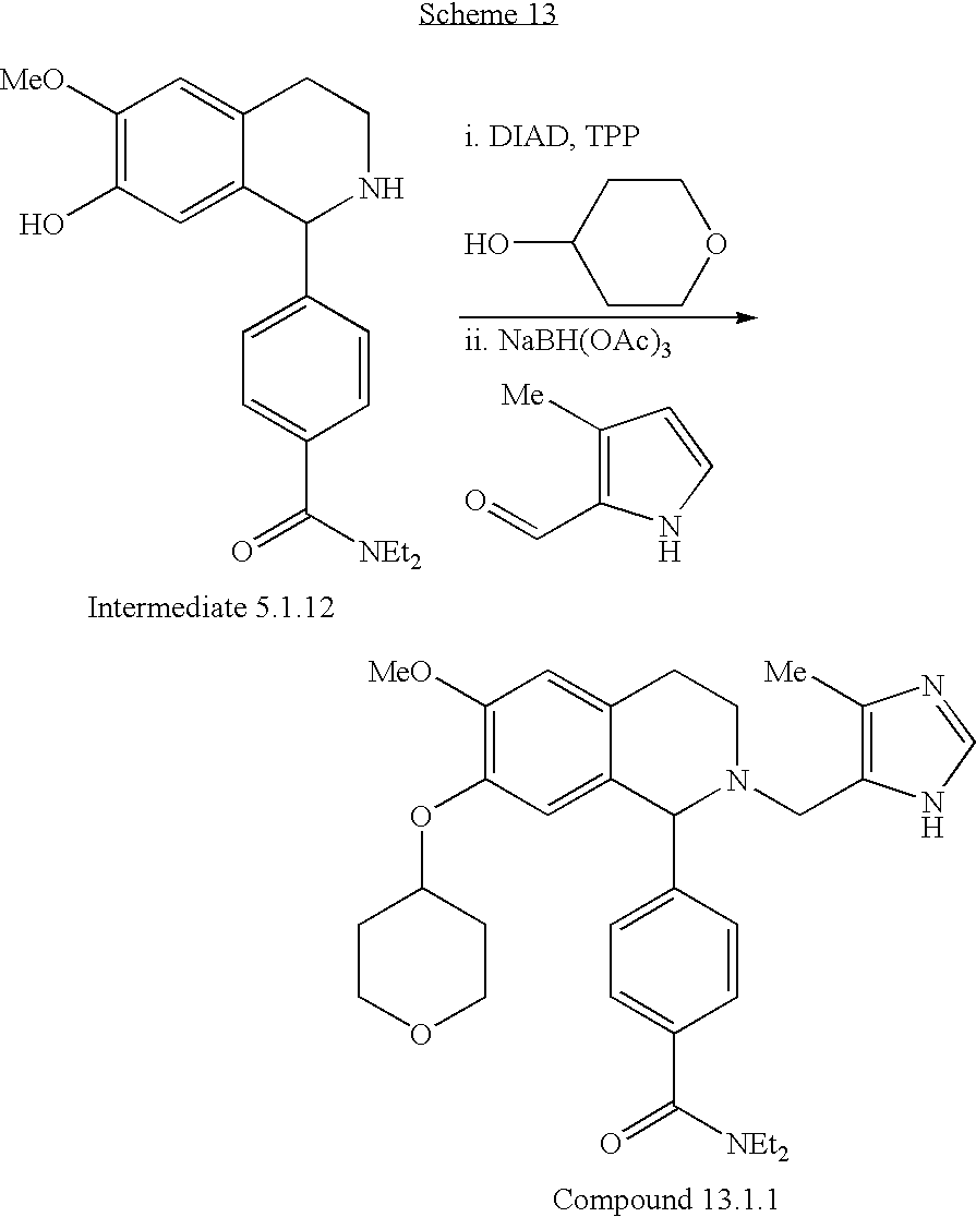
C1([MeO])=C(O)C=C2C(=C1)CCNC2C1=CC=C(C([NEt2])=O)C=C1.C1COCCC1O.C1([Me])=C(C=O)NC=C1.C1([MeO])=C(OC2CCOCC2)C=C2C(=C1)CCN(CC1=C([Me])N=CN1)C2C1=CC=C(C([NEt2])=O)C=C1
